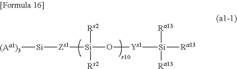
[Zs1]([Si](O[Ys1][Si]([Ra13])([Ra13])[Ra13])([Rs2])[Rs2])[Si][(Aa1)3]
